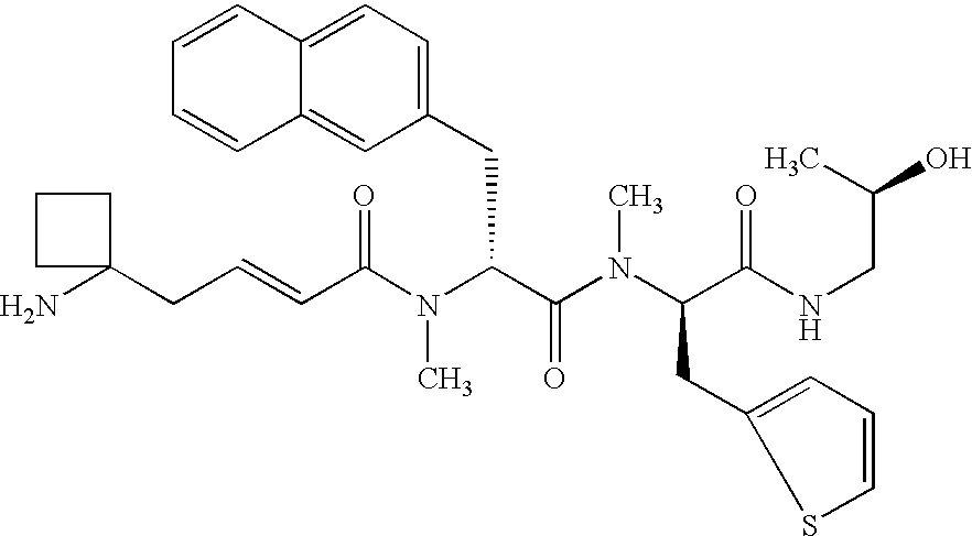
NC1(CC=CC(N(C(C(=O)N(C)C(CC2=CC=CS2)C(=O)NCC(C)O)CC2=CC=C3C(=C2)C=CC=C3)C)=O)CCC1
